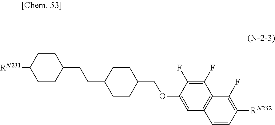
C1CC(COC2=CC3=C(C(F)=C2F)C(F)=C([RN232])C=C3)CCC1CCC1CCC([RN231])CC1
